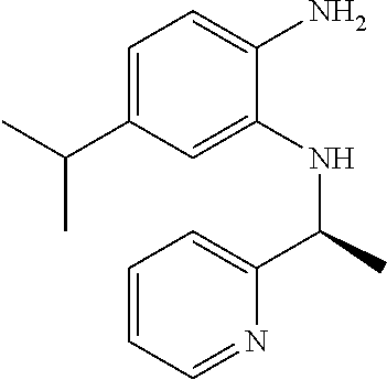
C1=C(C(C)C)C=C(NC(C2=CC=CC=N2)C)C(N)=C1
